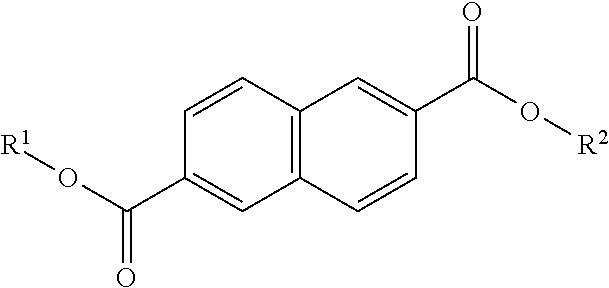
C1=CC2=C(C=C1C(=O)O[R1])C=CC(C(=O)O[R2])=C2
